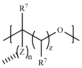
CC(C(OC)[R7])([R7])[Z]C
